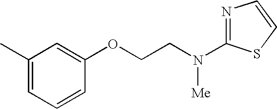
CC1=CC=CC(OCCN(C2=NC=CS2)[Me])=C1
